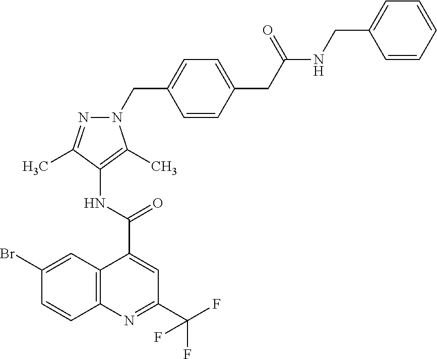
C12=C(N=C(C(F)(F)F)C=C1C(=O)NC1=C(C)N(CC3=CC=C(CC(NCC4=CC=CC=C4)=O)C=C3)N=C1C)C=CC(Br)=C2
